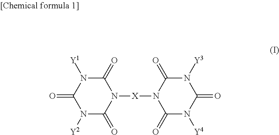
N1([X]N2C(=O)N([Y4])C(=O)N([Y3])C2=O)C(=O)N([Y1])C(=O)N([Y2])C1=O
